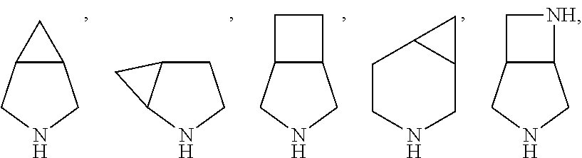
C12C(CNC1)C2.C1C2C(NC1)C2.C12C(CNC1)CC2.C12CCNCC1C2.C12C(CNC1)C[NH]2
